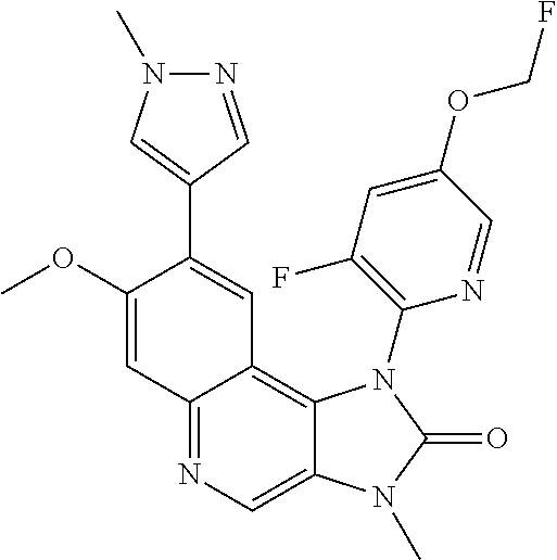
N1=CC(C2=CC3=C4C(=CN=C3C=C2OC)N(C)C(=O)N4C2=C(F)C=C(OCF)C=N2)=CN1C
